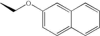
C1(OCC)=CC=C2C(=C1)C=CC=C2
